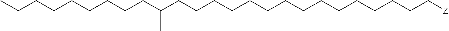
C(CCCC(CCCCCCCCCCCCCCC[Z])C)CCCCC
